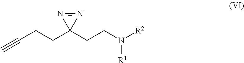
N1=NC1(CCN([R1])[R2])CCC#C
